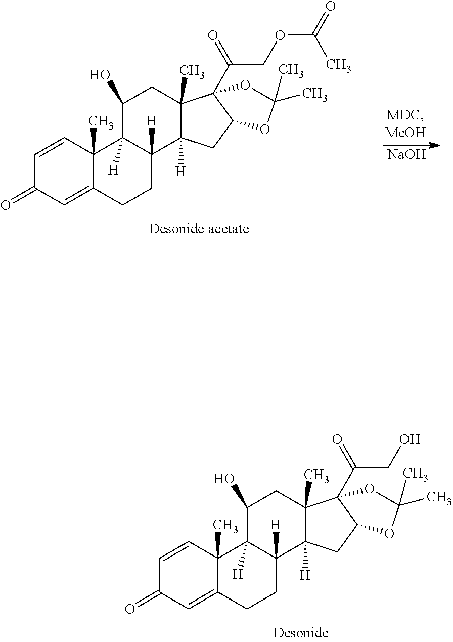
C1=CC2(C)C(=CC1=O)CCC1([H])C2([H])C(O)CC2(C)C1([H])CC1C2(C(CO)=O)OC(C)(C)O1.C1=CC2(C)C(=CC1=O)CCC1([H])C2([H])C(O)CC2(C)C1([H])CC1C2(C(COC(C)=O)=O)OC(C)(C)O1.[NaOH]
